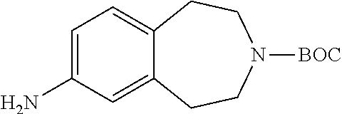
C1=C2CCN([BOC])CCC2=CC=C1N
